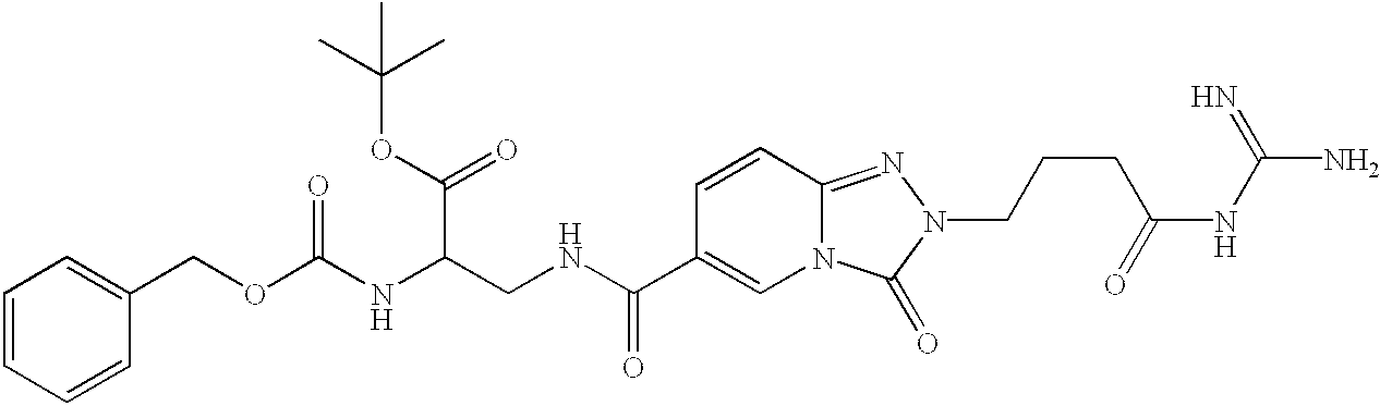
C1=CC2=NN(CCCC(NC(N)=N)=O)C(=O)N2C=C1C(NCC(NC(OCC1=CC=CC=C1)=O)C(OC(C)(C)C)=O)=O
